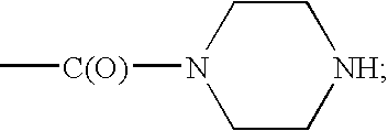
C1CN([C(O)]C)CC[NH]1
